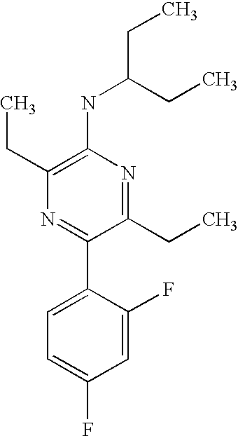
C1(NC(CC)CC)=C(CC)N=C(C2=CC=C(F)C=C2F)C(CC)=N1
